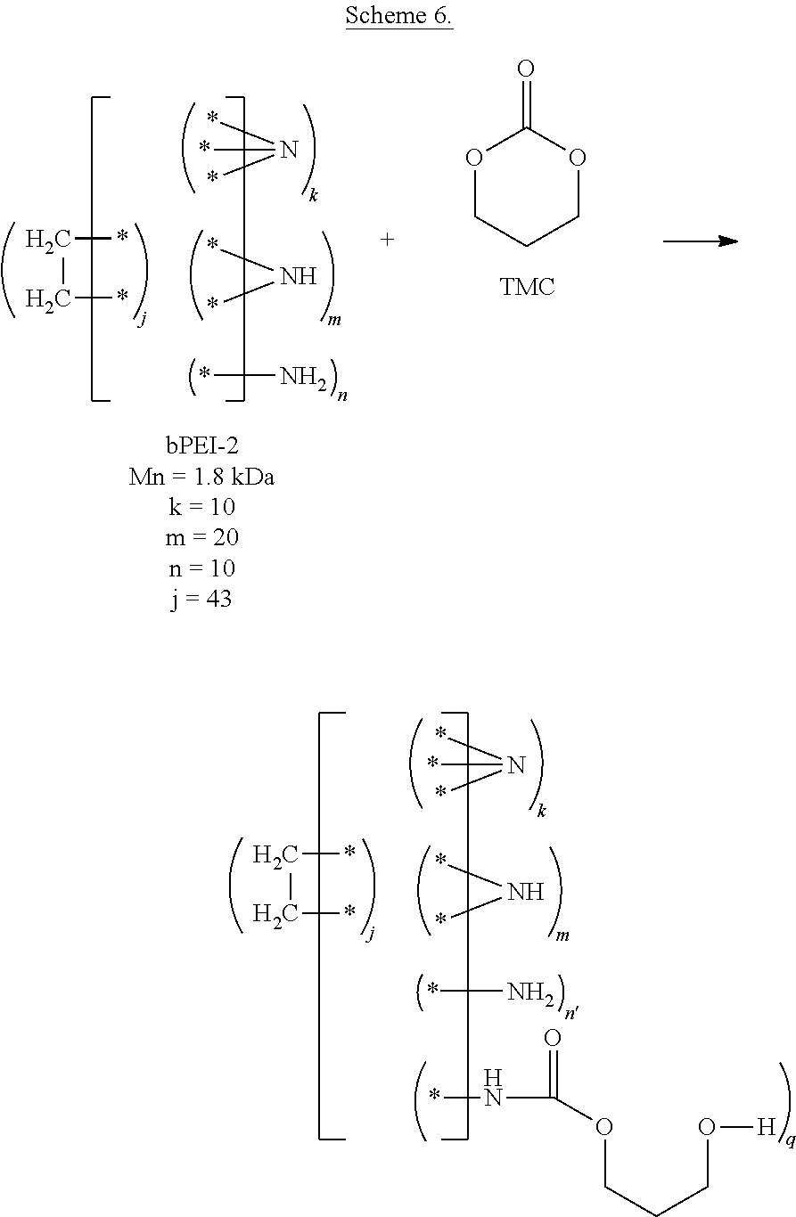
*NC(OCCCO[H])=O.C(*)C*.*N(*)*.*N*.N*.*N(*)*.*N*.N*.C(*)C*.O1CCCOC1=O
